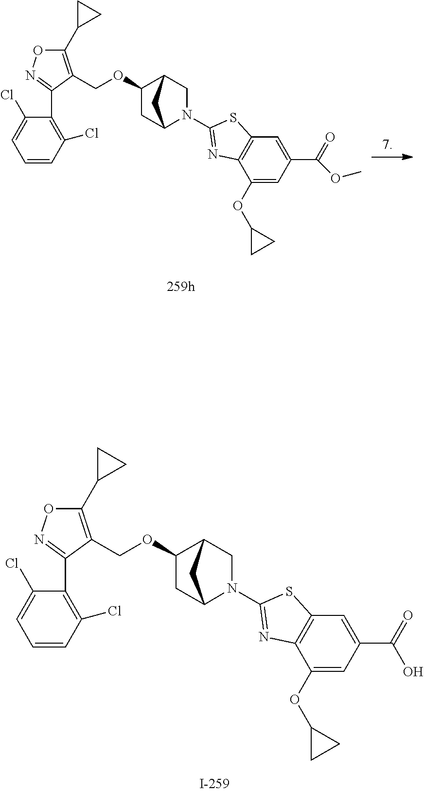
C1(C2CC2)=C(COC2CC3N(C4=NC5=C(C=C(C(=O)O)C=C5OC5CC5)S4)CC2C3)C(C2=C(Cl)C=CC=C2Cl)=NO1.C1(C2CC2)=C(COC2CC3N(C4=NC5=C(C=C(C(=O)OC)C=C5OC5CC5)S4)CC2C3)C(C2=C(Cl)C=CC=C2Cl)=NO1
